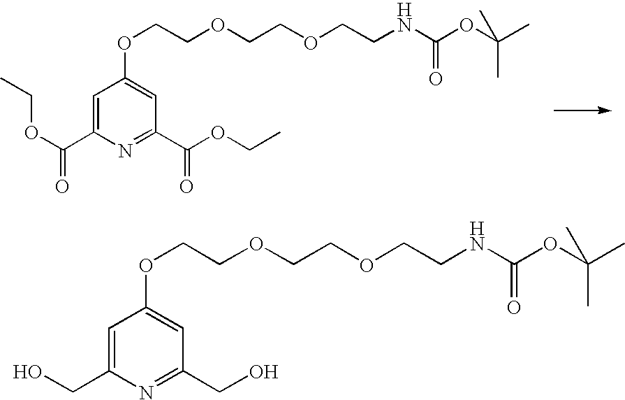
C1=C(C(OCC)=O)N=C(C(OCC)=O)C=C1OCCOCCOCCNC(OC(C)(C)C)=O.C1=C(CO)N=C(CO)C=C1OCCOCCOCCNC(OC(C)(C)C)=O
